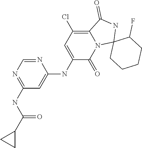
N1=CN=C(NC(C2CC2)=O)C=C1NC1=CC(Cl)=C2N(C1=O)C1(NC2=O)CCCCC1F
